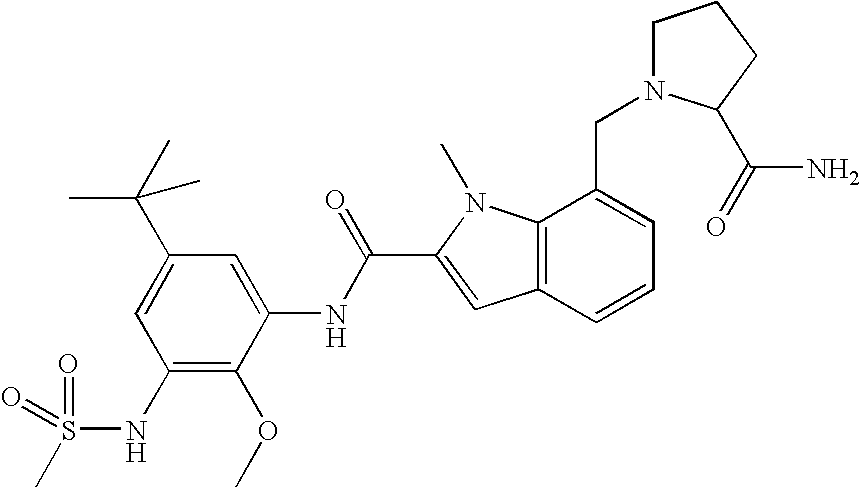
CS(NC1=C(OC)C(NC(=O)C2=CC3=C(N2C)C(CN2CCCC2C(=O)N)=CC=C3)=CC(C(C)(C)C)=C1)(=O)=O
